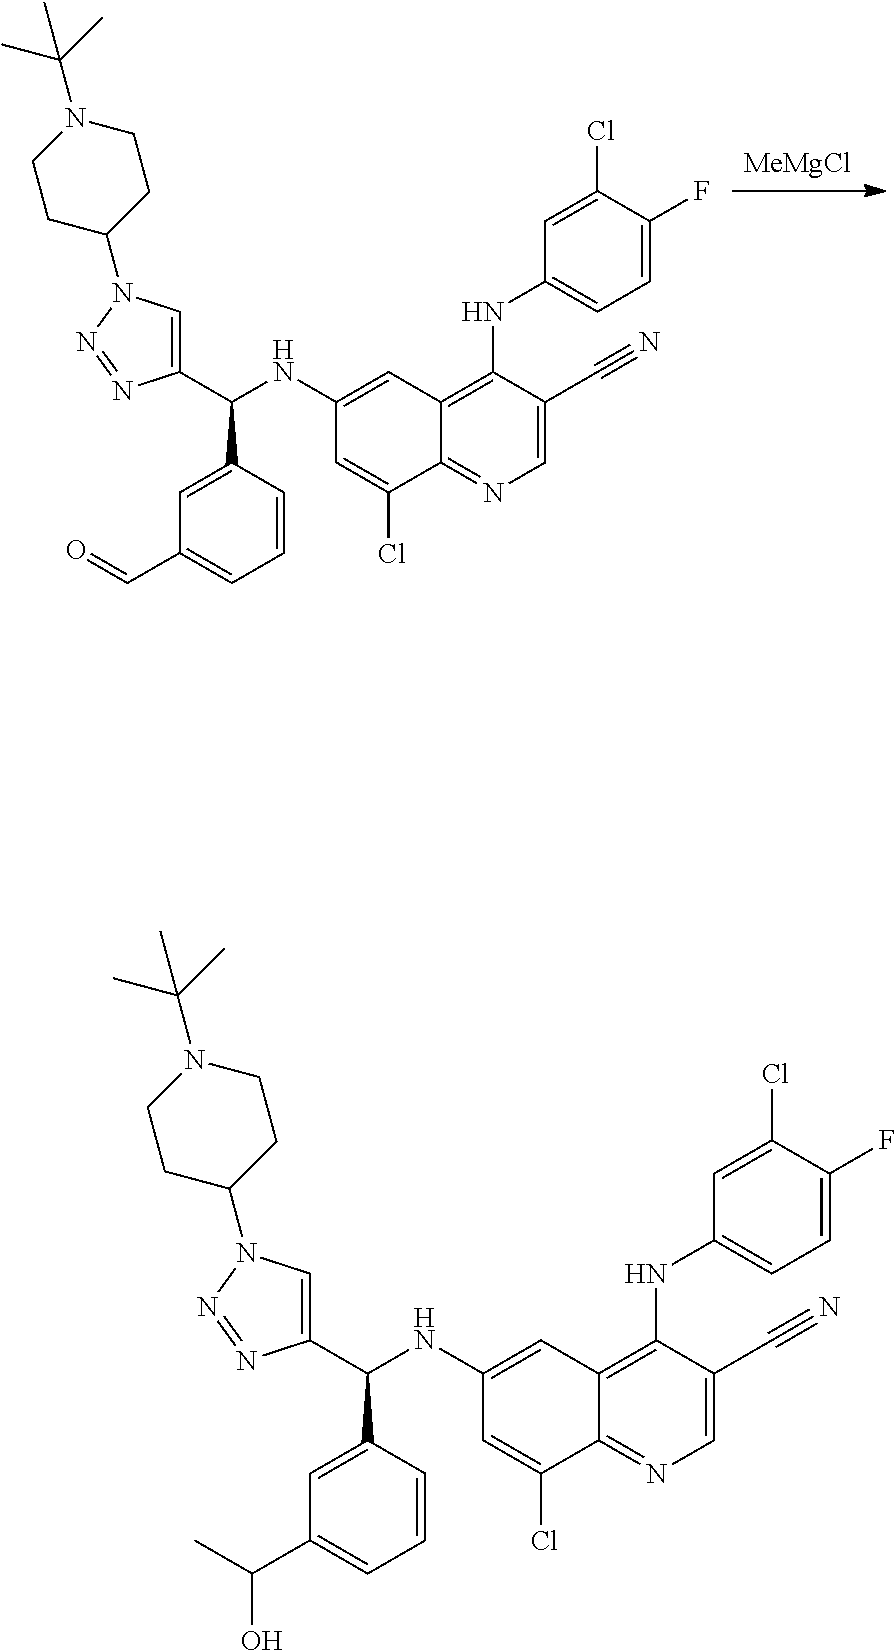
[MeMgCl].C1(NC(C2=CC(C=O)=CC=C2)C2=CN(C3CCN(C(C)(C)C)CC3)N=N2)=CC2=C(NC3=CC=C(F)C(Cl)=C3)C(C#N)=CN=C2C(Cl)=C1.C1(NC(C2=CC(C(C)O)=CC=C2)C2=CN(C3CCN(C(C)(C)C)CC3)N=N2)=CC2=C(NC3=CC=C(F)C(Cl)=C3)C(C#N)=CN=C2C(Cl)=C1
